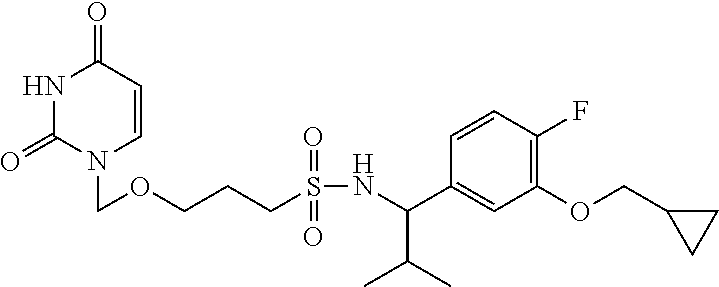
N1C(=O)N(COCCCS(NC(C2=CC(OCC3CC3)=C(F)C=C2)C(C)C)(=O)=O)C=CC1=O
